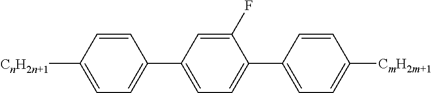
C1(C2=CC=C([CnH2n+1])C=C2)=CC=C(C2=CC=C([CmH2m+1])C=C2)C(F)=C1
